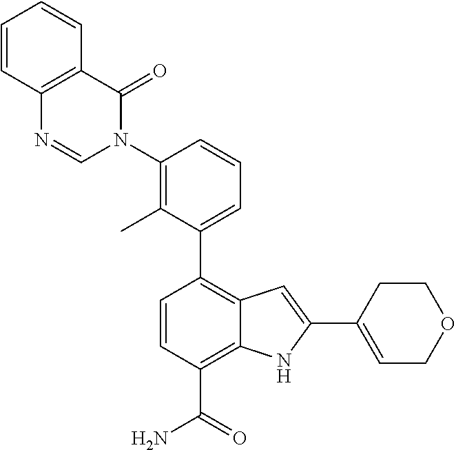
C1(C2=CC=CC(N3C(=O)C4=C(N=C3)C=CC=C4)=C2C)=C2C(=C(C(N)=O)C=C1)NC(C1=CCOCC1)=C2
